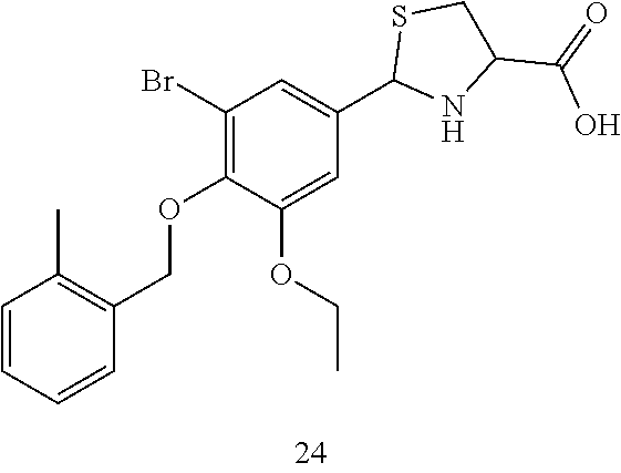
C1=CC=CC(COC2=C(Br)C=C(C3NC(C(O)=O)CS3)C=C2OCC)=C1C
